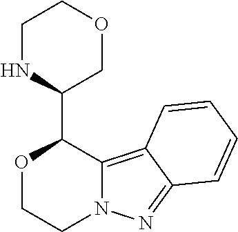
O1CCN2C(=C3C(=N2)C=CC=C3)C1C1COCCN1
